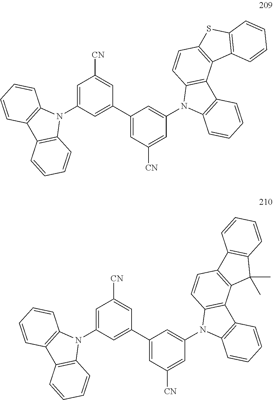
C1=C(N2C3=C(C4=C2C=CC=C4)C=CC=C3)C=C(C2=CC([CN])=CC(N3C4=C(C5=C3C=CC3=C5C(C)(C)C5=C3C=CC=C5)C=CC=C4)=C2)C=C1[CN].C1=C(N2C3=C(C4=C2C=CC=C4)C=CC=C3)C=C(C2=CC([CN])=CC(N3C4=C(C5=C3C=CC3=C5C5=C(S3)C=CC=C5)C=CC=C4)=C2)C=C1[CN]
